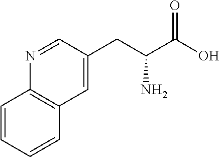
C1=CC=CC2=C1C=C(CC(C(O)=O)N)C=N2
